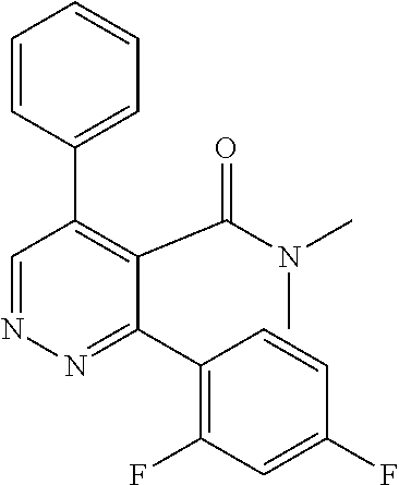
N1=CC(C2=CC=CC=C2)=C(C(=O)N(C)C)C(C2=C(F)C=C(F)C=C2)=N1
